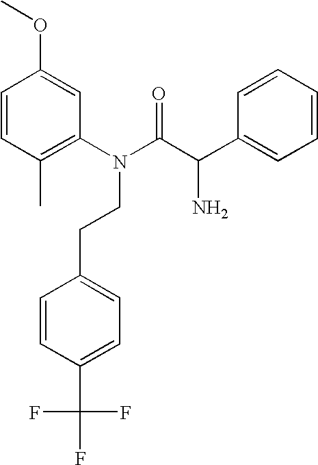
COC1=CC(N(CCC2=CC=C(C(F)(F)F)C=C2)C(C(N)C2=CC=CC=C2)=O)=C(C)C=C1
